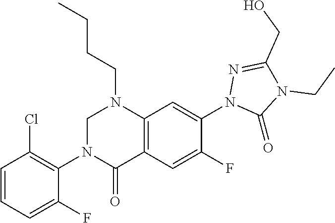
CCN1C(=O)N(C2=CC3=C(C(=O)N(C4=C(Cl)C=CC=C4F)CN3CCCC)C=C2F)N=C1CO
